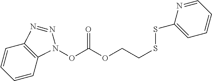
C12=C(C=CC=C1)N(OC(OCCSSC1=CC=CC=N1)=O)N=N2
